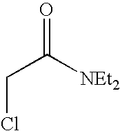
O=C([NEt2])CCl
